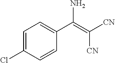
C1=C(Cl)C=CC(C(=C([CN])[CN])N)=C1
